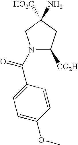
N1(C(=O)C2=CC=C(OC)C=C2)C([CO2H])CC(N)([HO2C])C1
